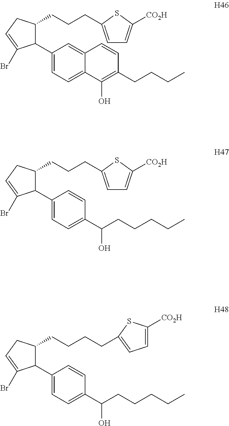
C1(C2=CC=C3C(=C2)C=CC(CCCC)=C3O)C(CCCC2=CC=C([CO2H])S2)CC=C1Br.C1(C2=CC=C(C(CCCCC)O)C=C2)C(CCCC2=CC=C([CO2H])S2)CC=C1Br.C1(C2=CC=C(C(CCCCC)O)C=C2)C(CCCCC2=CC=C([CO2H])S2)CC=C1Br
